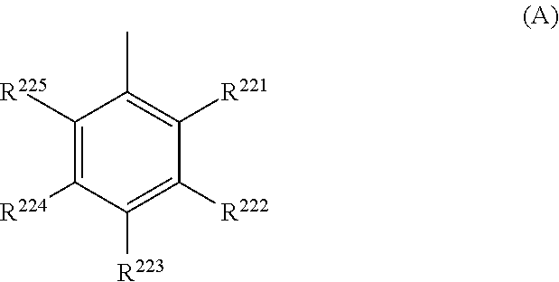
C1([R225])=C([R224])C([R223])=C([R222])C([R221])=C1C
